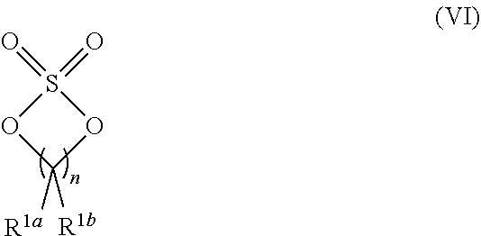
S1(=O)(=O)OC([R1b])([R1a])O1
